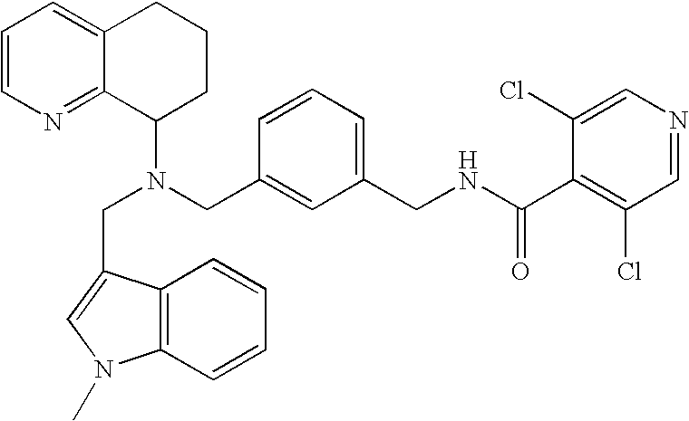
N(CC1=CC(CNC(C2=C(Cl)C=NC=C2Cl)=O)=CC=C1)(C1CCCC2=CC=CN=C12)CC1=CN(C)C2=C1C=CC=C2
